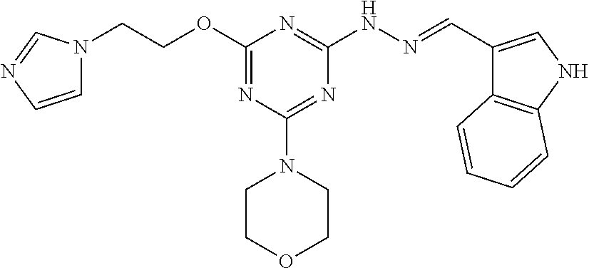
O(C1=NC(N2CCOCC2)=NC(NN=CC2=CNC3=C2C=CC=C3)=N1)CCN1C=CN=C1
